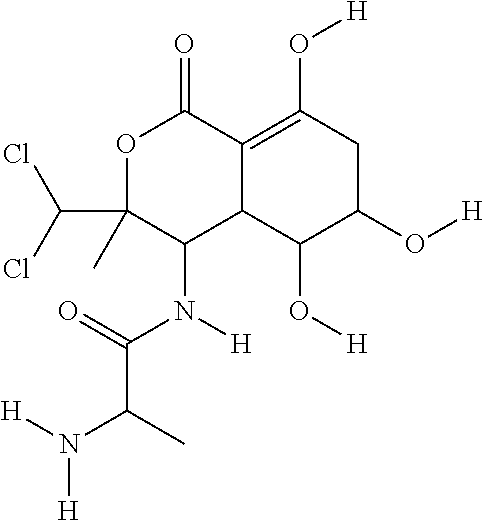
O1C(C(Cl)Cl)(C)C(N(C(C(C)N([H])[H])=O)[H])C2C(=C(O[H])CC(O[H])C2O[H])C1=O
